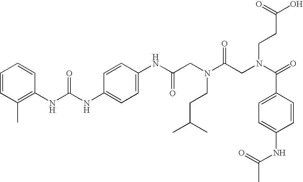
C1=CC(C)=C(NC(NC2=CC=C(NC(CN(C(CN(C(=O)C3=CC=C(NC(C)=O)C=C3)CCC(O)=O)=O)CCC(C)C)=O)C=C2)=O)C=C1
